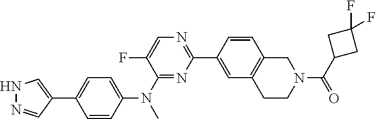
C1=C(C2=NC=C(F)C(N(C3=CC=C(C4=CNN=C4)C=C3)C)=N2)C=CC2=C1CCN(C(C1CC(F)(F)C1)=O)C2
